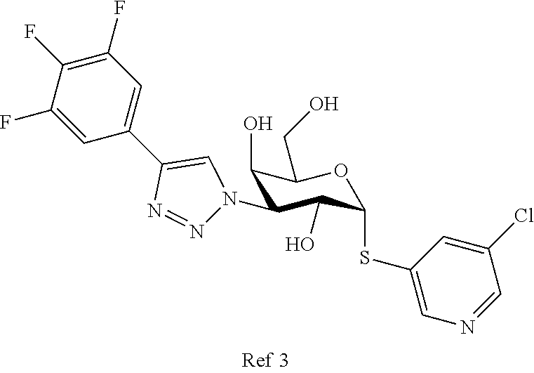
C1(O)C(N2N=NC(C3=CC(F)=C(F)C(F)=C3)=C2)C(O)C(SC2=CN=CC(Cl)=C2)OC1CO
